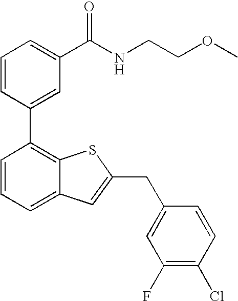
C1=CC(C2=C3C(=CC=C2)C=C(CC2=CC(F)=C(Cl)C=C2)S3)=CC(C(NCCOC)=O)=C1
